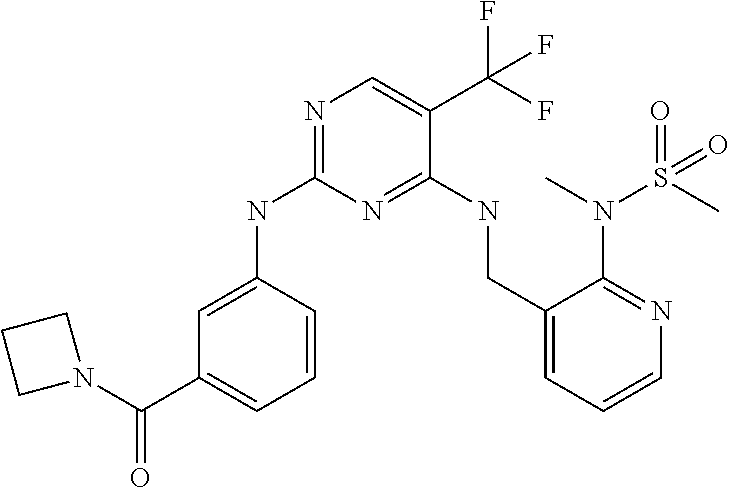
C(C1=CC=CC(NC2=NC=C(C(F)(F)F)C(NCC3=CC=CN=C3N(S(C)(=O)=O)C)=N2)=C1)(=O)N1CCC1
